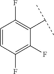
C1=CC(F)=C(F)C(C(C)C)=C1F
